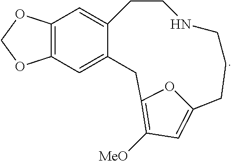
C12=C(C=C3C(=C1)CCNCCCC1=CC([MeO])=C(O1)C3)OCO2
